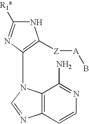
N1C([R1a])=NC(N2C3=C(N=C2)C=CN=C3N)=C1[Z][A]B
